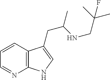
C1=CC2=C(N=C1)NC=C2CC(NCC(C)(C)F)C
